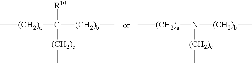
C[(CH2)a]C([(CH2)b]C)([R10])[(CH2)c]C.C[(CH2)a]N([(CH2)b]C)[(CH2)c]C
